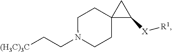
[(H3C)3C]CCN1CCC2(CC1)C([X][R1])C2
